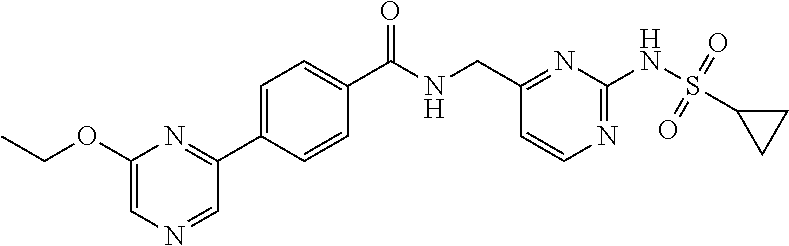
C1(CNC(C2=CC=C(C3=NC(OCC)=CN=C3)C=C2)=O)=NC(NS(=O)(=O)C2CC2)=NC=C1
